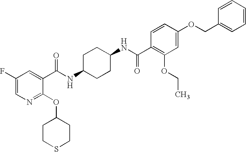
C1(F)=CN=C(OC2CCSCC2)C(C(NC2CCC(NC(=O)C3=C(OCC)C=C(OCC4=CC=CC=C4)C=C3)CC2)=O)=C1
